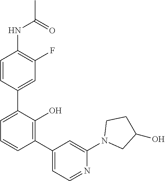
CC(=O)NC1=C(F)C=C(C2=CC=CC(C3=CC=NC(N4CC(O)CC4)=C3)=C2O)C=C1
